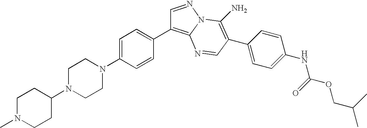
C1=C(N2CCN(C3CCN(C)CC3)CC2)C=CC(C2=C3N(N=C2)C(N)=C(C2=CC=C(NC(OCC(C)C)=O)C=C2)C=N3)=C1
